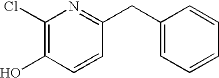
C1(CC2=NC(Cl)=C(O)C=C2)=CC=CC=C1
